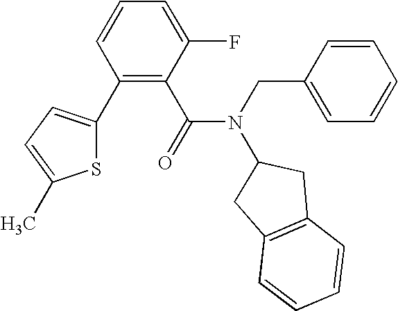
C1(C2=CC=C(C)S2)=C(C(N(CC2=CC=CC=C2)C2CC3=C(C2)C=CC=C3)=O)C(F)=CC=C1
